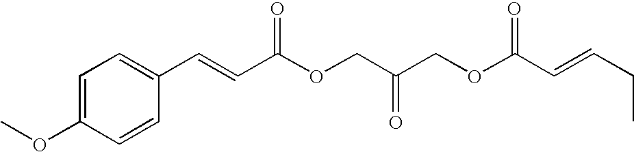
C1=C(OC)C=CC(C=CC(OCC(COC(C=CCC)=O)=O)=O)=C1
